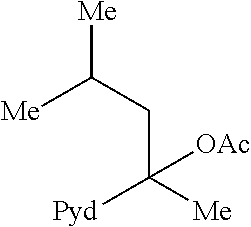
[Pyd]C([Me])(CC([Me])[Me])[OAc]
